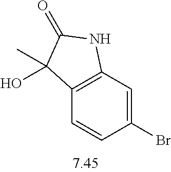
C12=C(C=C(Br)C=C1)NC(=O)C2(C)O
